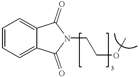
C1=CC=C2C(=C1)C(=O)N(CCOC)C2=O
